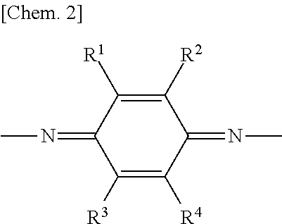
C1([R2])=C([R1])C(=NC)C([R3])=C([R4])C1=NC
